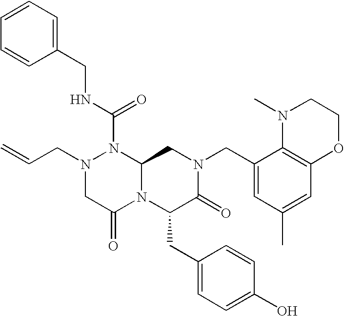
N1(CC=C)CC(=O)N2C(N1C(NCC1=CC=CC=C1)=O)CN(CC1=CC(C)=CC3=C1N(C)CCO3)C(=O)C2CC1=CC=C(O)C=C1
